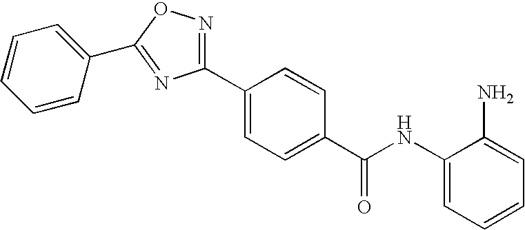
C1(NC(C2=CC=C(C3=NOC(C4=CC=CC=C4)=N3)C=C2)=O)=CC=CC=C1N
